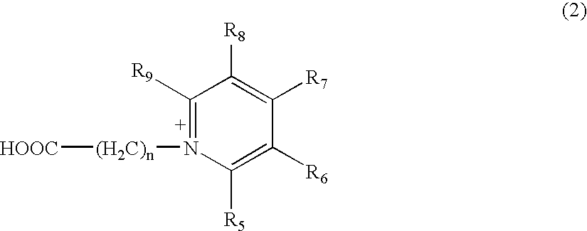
[HOOC][(H2C)n]N1=C([R9])C([R8])=C([R7])C([R6])=C1[R5]
